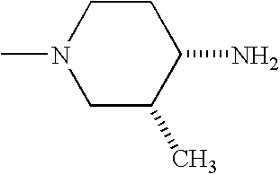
C1CN(C)CC(C)C1N
